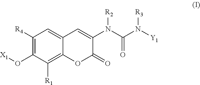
C1([R4])=C(O[X1])C([R1])=C2C(=C1)C=C(N(C(N([Y1])[R3])=O)[R2])C(=O)O2
